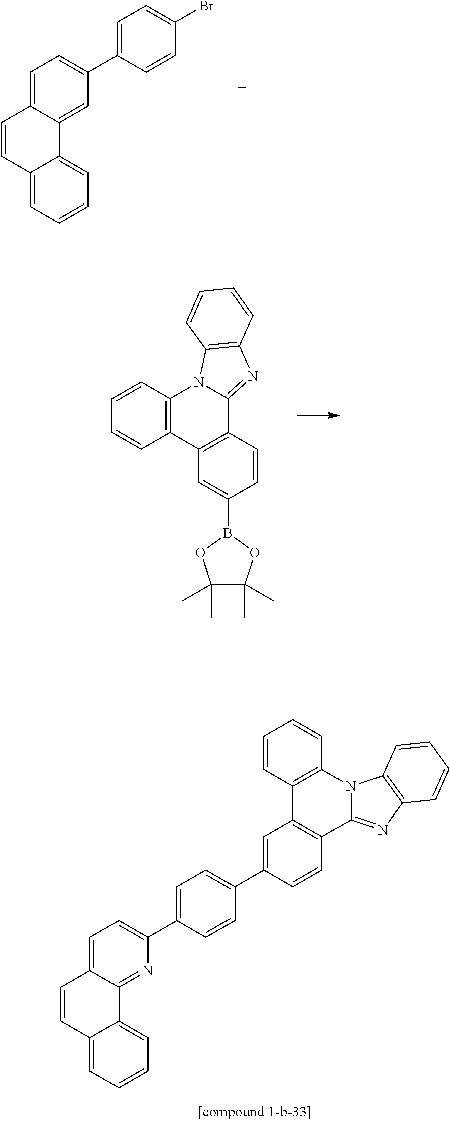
C1=C2C(=CC(C3=CC=C(Br)C=C3)=C1)C1=CC=CC=C1C=C2.C1=CC2=C(C=C1)C1=C(C3=NC4=C(N23)C=CC=C4)C=CC(B2OC(C)(C)C(C)(C)O2)=C1.C12=C(N3C(=NC4=C3C=CC=C4)C3=C1C=C(C1=CC=C(C4=CC=C5C(=N4)C4=CC=CC=C4C=C5)C=C1)C=C3)C=CC=C2
